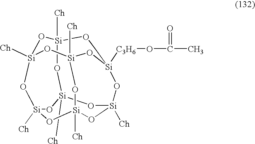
O1[Si]2([Ch])O[Si]3([Ch])O[Si]4([C3H6]OC(=O)C)CO[Si]1([Ch])O[Si]1([Ch])O[Si]([Ch])(O2)O[Si]([Ch])(O[Si]([Ch])(O1)O4)O3
